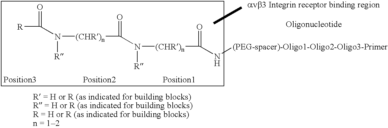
[R]C(=O)N([(CHR)n]C(=O)N([(CHR)n]C(=O)N[(PEG-spacer)-Oligo1-Oligo2-Oligo3-Primer])[R])[R]
